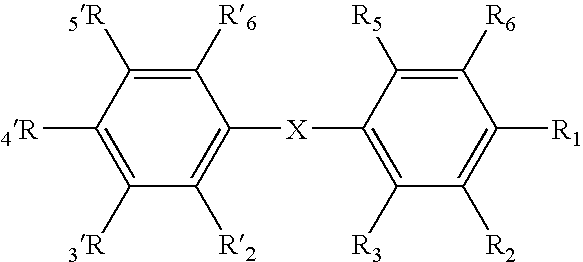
C1([R6])=C([5R])C([4R])=C([3R])C([R2])=C1[X]C1=C([R3])C([R2])=C([R1])C([R6])=C1[R5]
